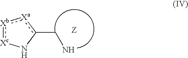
[Xb]1:[Xc]Nc(CN)[Xa]:1
